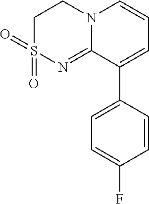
N12C(=NS(=O)(=O)CC1)C(C1=CC=C(F)C=C1)=CC=C2
